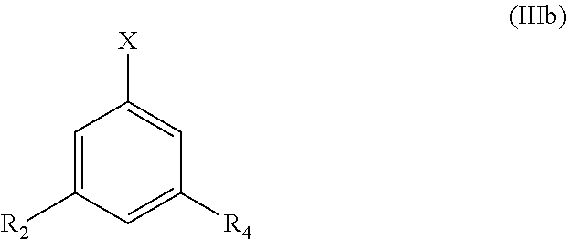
C1=C([R2])C=C([R4])C=C1[X]
